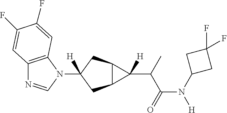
C12=C(N(C3([H])CC4C(C3)C4(C(C(N([H])C3CC(F)(F)C3)=O)C)[H])C=N1)C=C(F)C(F)=C2
